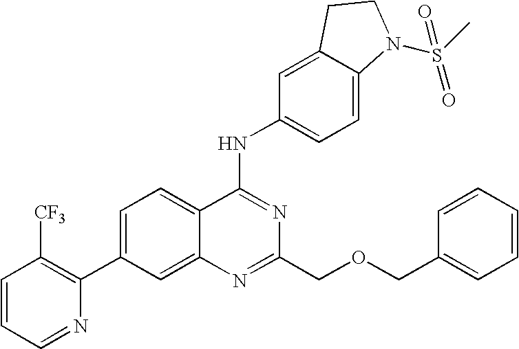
C1=CC=NC(C2=CC=C3C(=C2)N=C(COCC2=CC=CC=C2)N=C3NC2=CC=C3C(=C2)CCN3S(C)(=O)=O)=C1[CF3]
